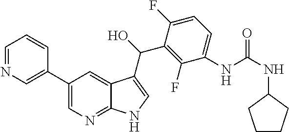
C1(C2=CN=CC=C2)=CN=C2C(=C1)C(C(C1=C(F)C(NC(NC3CCCC3)=O)=CC=C1F)O)=CN2
